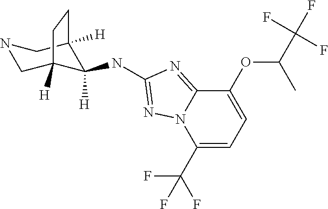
C1C2([H])C([H])(NC3=NN4C(=N3)C(OC(C(F)(F)F)C)=CC=C4C(F)(F)F)C([H])(CN1)CC2
